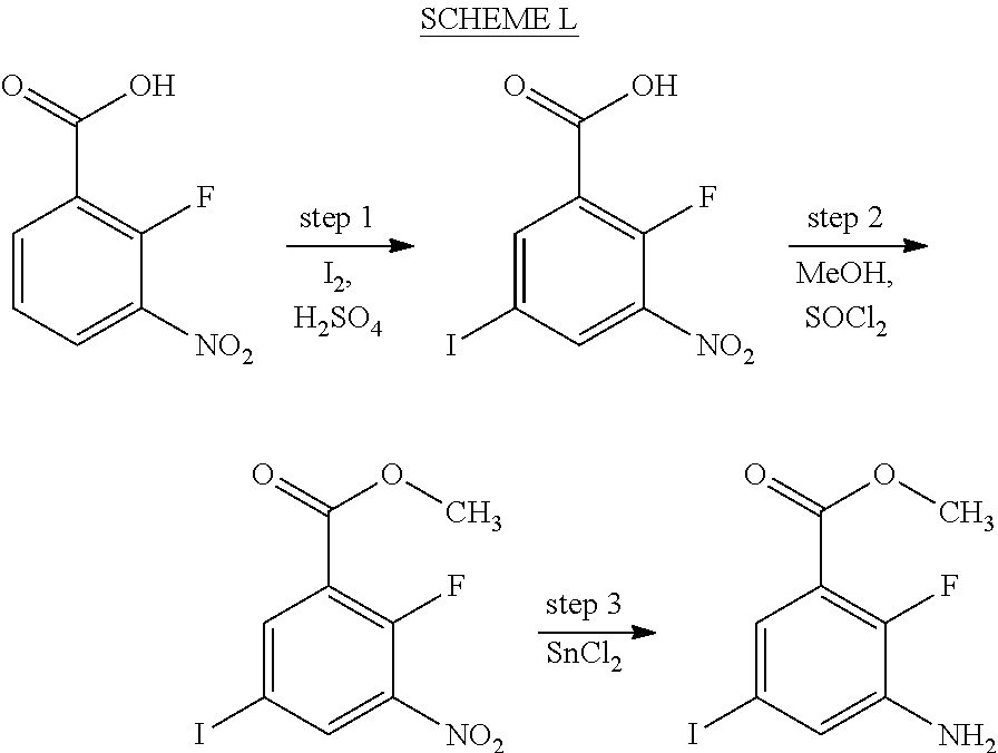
C1=CC=C([NO2])C(F)=C1C(=O)O.C1=C(I)C=C([NO2])C(F)=C1C(=O)O.C1=C(I)C=C([NO2])C(F)=C1C(=O)OC.[SnCl2].C1=C(I)C=C(N)C(F)=C1C(=O)OC
